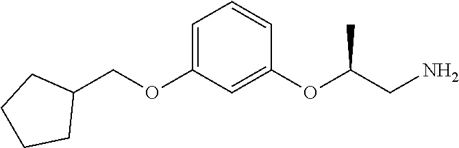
C1=C(OCC2CCCC2)C=C(OC(CN)C)C=C1
